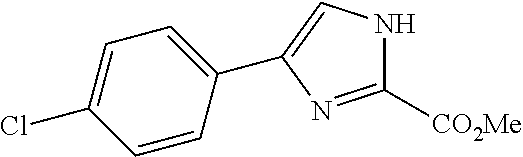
C1(Cl)=CC=C(C2=CNC([CO2Me])=N2)C=C1
